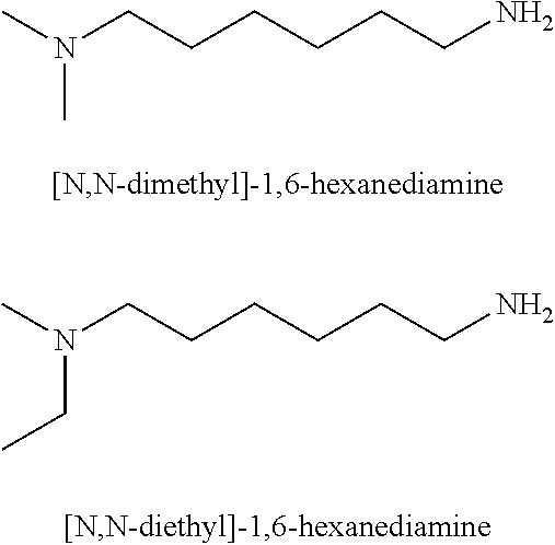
CN(C)CCCCCCN.C(N(C)CCCCCCN)C
